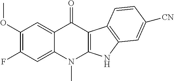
C12=CC(OC)=C(F)C=C1N(C)C1=C(C2=O)C2=C(N1)C=C([CN])C=C2
